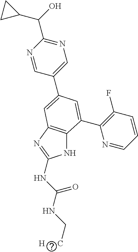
N1C2=C(N=C1NC(NC[H      C])=O)C=C(C1=CN=C(C(O)C3CC3)N=C1)C=C2C1=C(F)C=CC=N1
